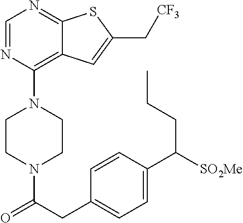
C1CN(C(CC2=CC=C(C([SO2Me])CCC)C=C2)=O)CCN1C1=C2C(=NC=N1)SC(C[CF3])=C2
